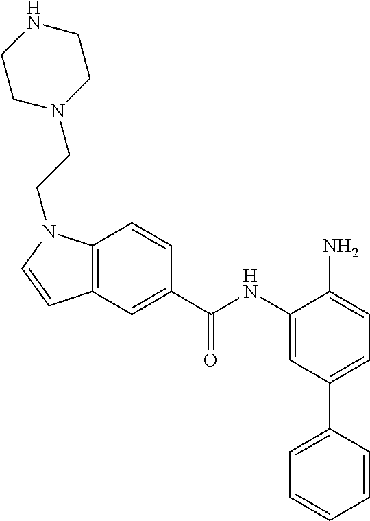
C12=C(C=CC(C(NC3=CC(C4=CC=CC=C4)=CC=C3N)=O)=C1)N(CCN1CCNCC1)C=C2
